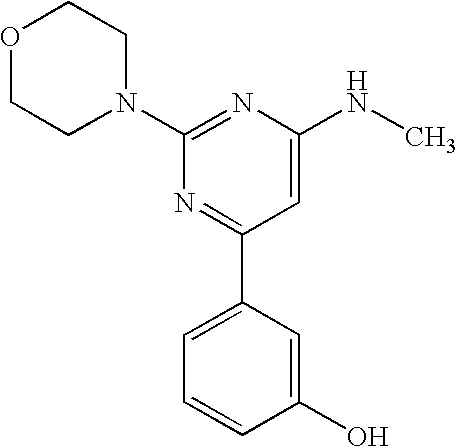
C1(N2CCOCC2)=NC(NC)=CC(C2=CC=CC(O)=C2)=N1
